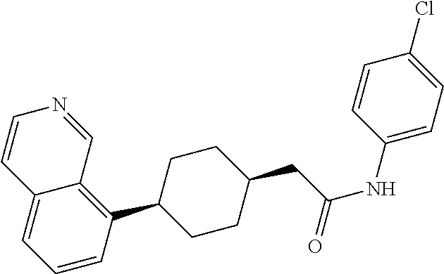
C1=CC(C2CCC(CC(=O)NC3=CC=C(Cl)C=C3)CC2)=C2C(=C1)C=CN=C2
